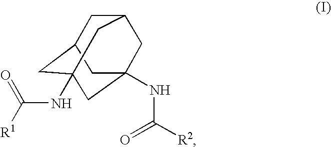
C1C2CC3(NC([R1])=O)CC(NC([R2])=O)(CC1C3)C2
